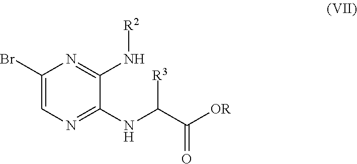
C1(Br)=CN=C(NC([R3])C([OR])=O)C(N[R2])=N1
